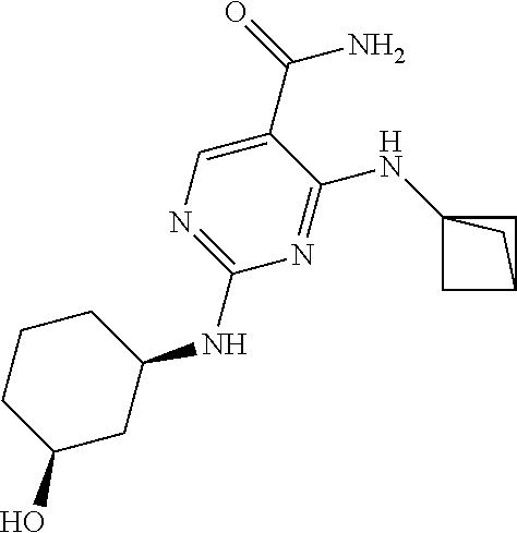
C1CCC(O)CC1NC1=NC=C(C(=O)N)C(NC23CC(C2)C3)=N1
